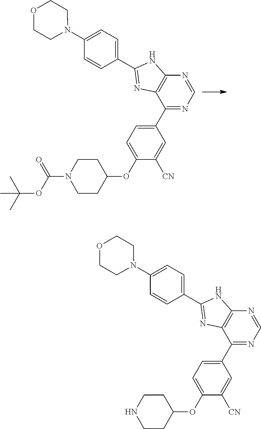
N1=CN=C(C2=CC=C(OC3CCN(C(OC(C)(C)C)=O)CC3)C([CN])=C2)C2=C1NC(C1=CC=C(N3CCOCC3)C=C1)=N2.N1=CN=C(C2=CC=C(OC3CCNCC3)C([CN])=C2)C2=C1NC(C1=CC=C(N3CCOCC3)C=C1)=N2
